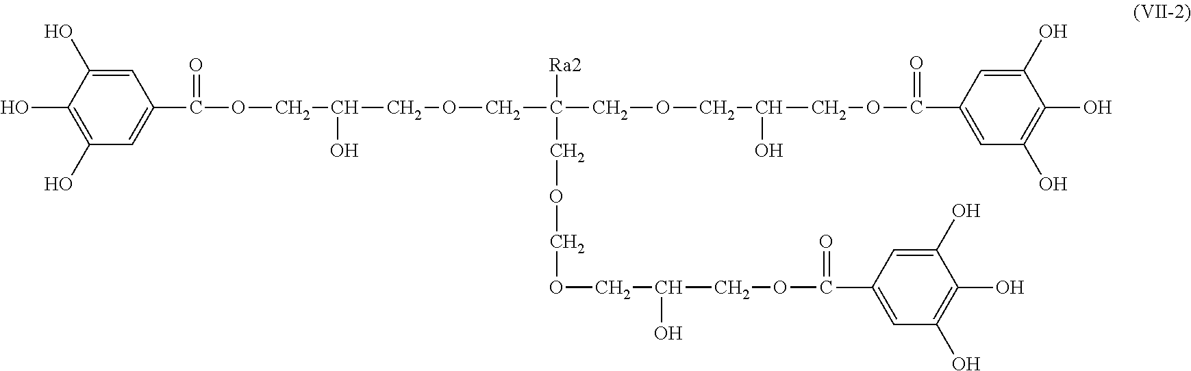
C1(O)=CC(C(OCC(O)COCC([Ra2])(COCOCC(O)COC(=O)C2=CC(O)=C(O)C(O)=C2)COCC(O)COC(C2=CC(O)=C(O)C(O)=C2)=O)=O)=CC(O)=C1O
